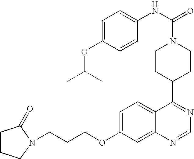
C1CC(C2=NC=NC3=CC(OCCCN4CCCC4=O)=CC=C23)CCN1C(=O)NC1=CC=C(OC(C)C)C=C1
